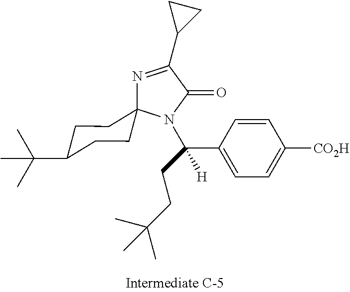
C1=CC(C([H])(N2C(=O)C(C3CC3)=NC23CCC(C(C)(C)C)CC3)CCC(C)(C)C)=CC=C1[CO2H]
